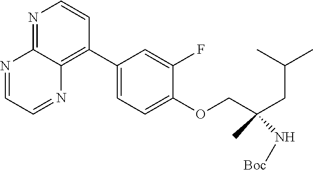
C1(C2=C3C(=NC=C2)N=CC=N3)=CC=C(OCC(CC(C)C)(C)N[Boc])C(F)=C1
